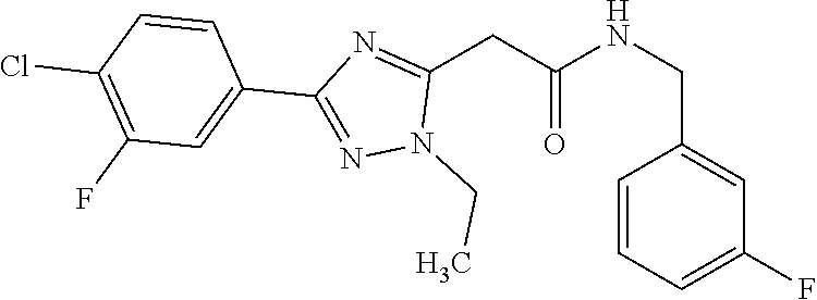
C(C1=CC(F)=CC=C1)NC(CC1=NC(C2=CC(F)=C(Cl)C=C2)=NN1CC)=O
